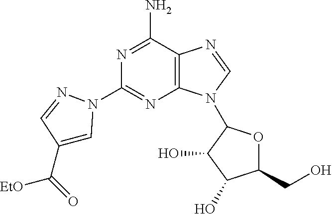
C12=C(C(N)=NC(N3C=C(C([EtO])=O)C=N3)=N1)N=CN2C1OC(CO)C(O)C1O
